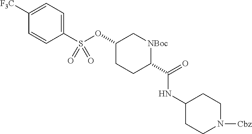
C1(OS(C2=CC=C([F3C])C=C2)(=O)=O)CCC(C(=O)NC2CCN([Cbz])CC2)[NBoc]C1
